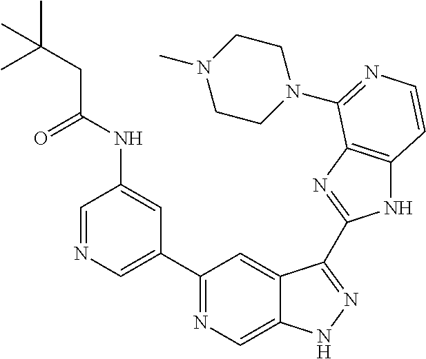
C1=NC=C(C2=NC=C3C(=C2)C(C2=NC4=C(N2)C=CN=C4N2CCN(C)CC2)=NN3)C=C1NC(CC(C)(C)C)=O
